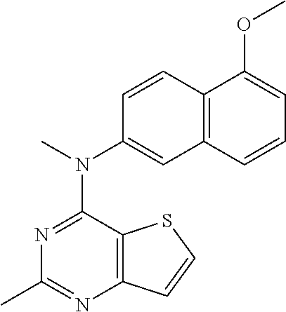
C12=C(C(N(C)C3=CC4=C(C=C3)C(OC)=CC=C4)=NC(C)=N1)SC=C2
